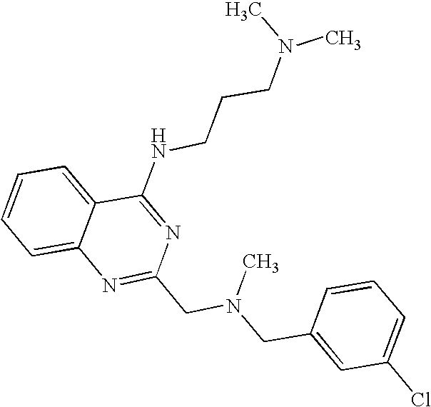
C1=CC=C2C(=C1)N=C(CN(CC1=CC(Cl)=CC=C1)C)N=C2NCCCN(C)C
